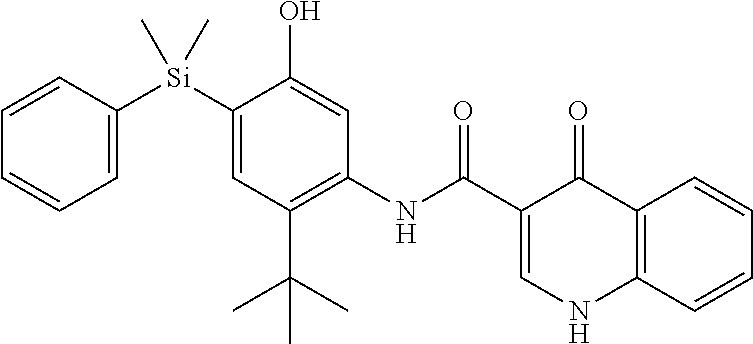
C1([Si](C2=CC(C(C)(C)C)=C(NC(=O)C3=CNC4=C(C3=O)C=CC=C4)C=C2O)(C)C)=CC=CC=C1
